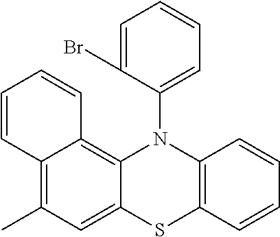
C12=C(C)C=C3C(=C1C=CC=C2)N(C1=CC=CC=C1Br)C1=C(S3)C=CC=C1
